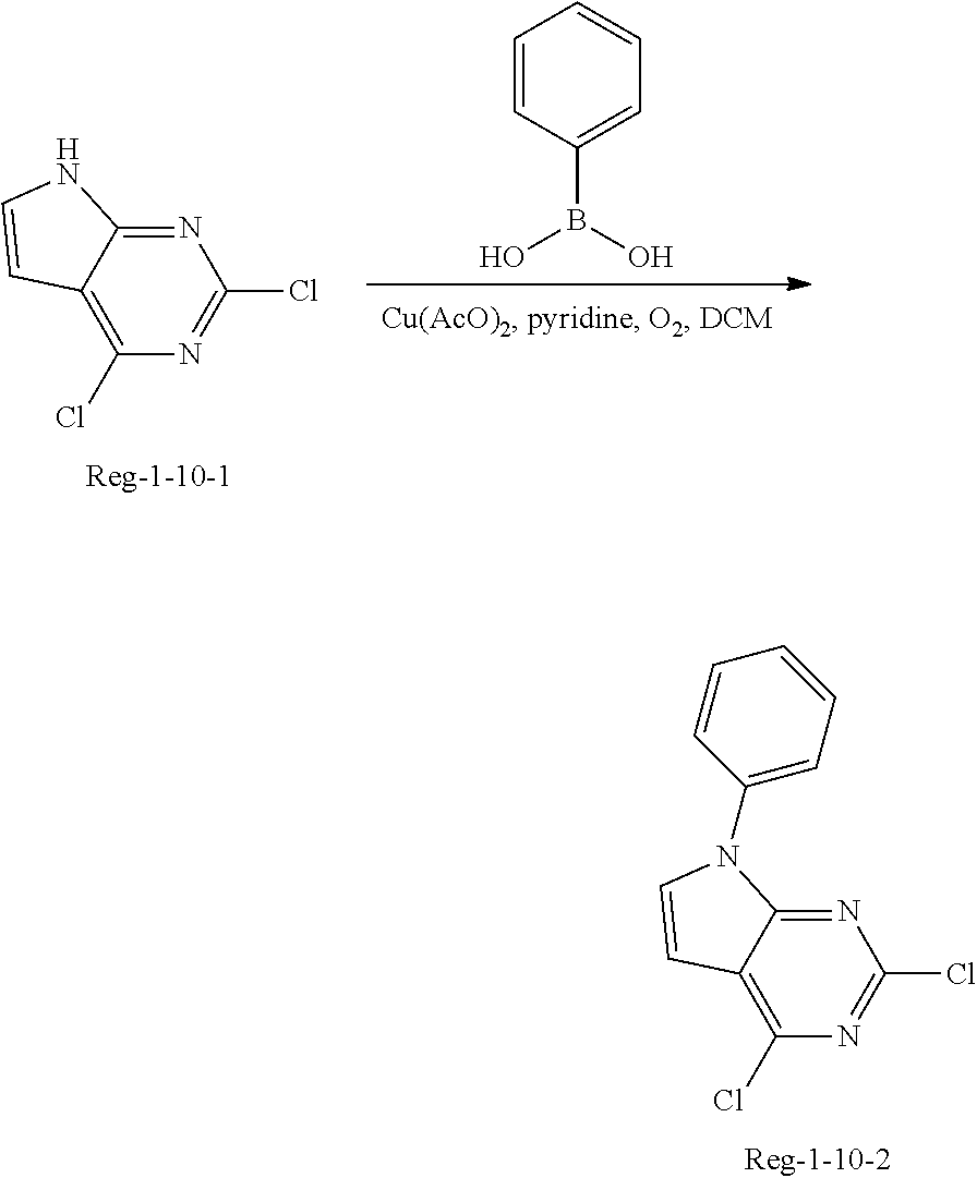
N1=C2C(=C(Cl)N=C1Cl)C=CN2C1=CC=CC=C1.C1=CC(B(O)O)=CC=C1.N1=C2C(=C(Cl)N=C1Cl)C=CN2
